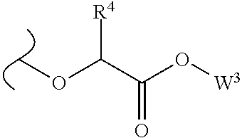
C(C(O[W3])=O)([R4])OC
